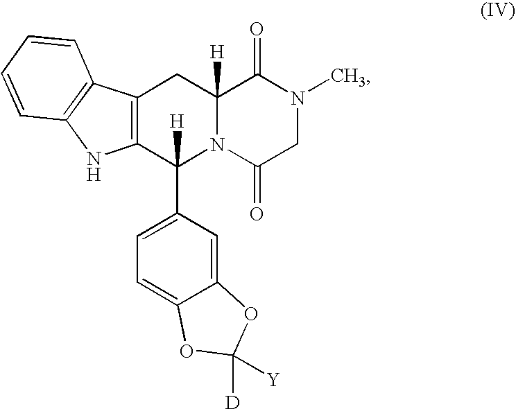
C12([H])N(C(=O)CN(C)C1=O)C(C1=CC=C3C(=C1)OC([Y])([D])O3)([H])C1=C(C2)C2=C(N1)C=CC=C2
